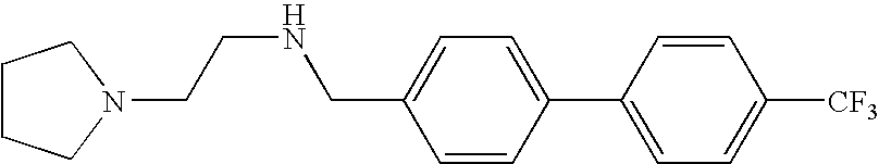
C1=C(CNCCN2CCCC2)C=CC(C2=CC=C([CF3])C=C2)=C1
